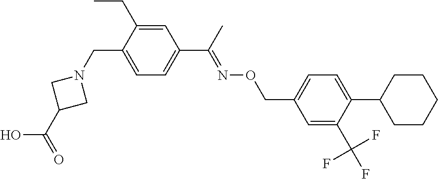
OC(C1CN(CC2=CC=C(C(=NOCC3=CC=C(C4CCCCC4)C(C(F)(F)F)=C3)C)C=C2CC)C1)=O
